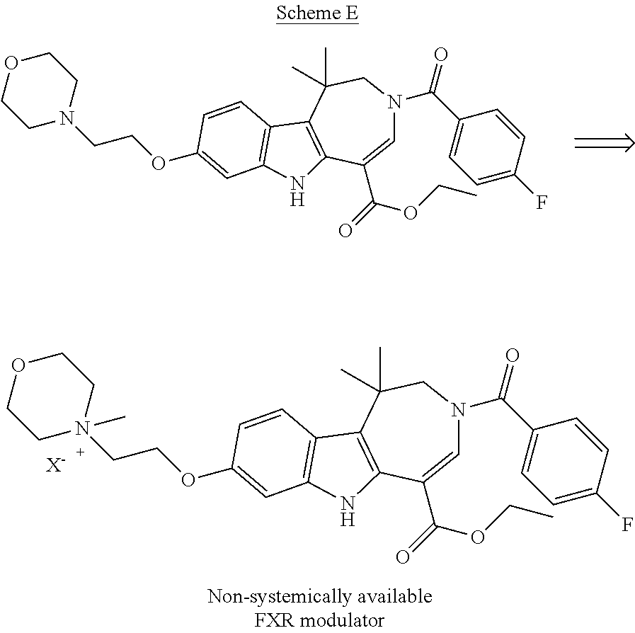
C1=C(C(=O)OCC)C2=C(C3=C(N2)C=C(OCCN2CCOCC2)C=C3)C(C)(C)CN1C(C1=CC=C(F)C=C1)=O.[X-].C1=C(C(=O)OCC)C2=C(C3=C(N2)C=C(OCCN2(C)CCOCC2)C=C3)C(C)(C)CN1C(C1=CC=C(F)C=C1)=O
